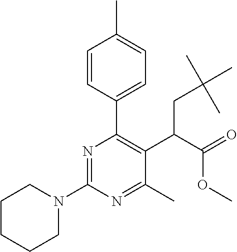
C1CCCN(C2=NC(C3=CC=C(C)C=C3)=C(C(C(=O)OC)CC(C)(C)C)C(C)=N2)C1
